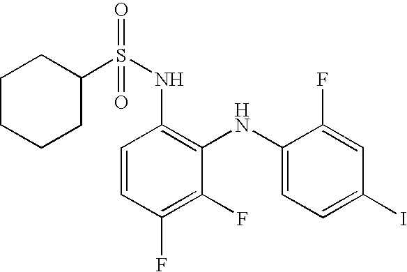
S(NC1=C(NC2=CC=C(I)C=C2F)C(F)=C(F)C=C1)(=O)(=O)C1CCCCC1
